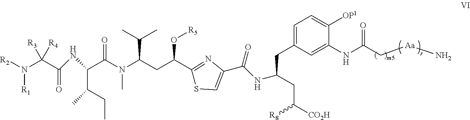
N[Aa]CC(NC1=CC(CC(CC([R8])[CO2H])NC(=O)C2=CSC(C(O[R5])CC(C(C)C)N(C)C(=O)C(C(CC)C)NC(C([R3])(N([R2])[R1])[R4])=O)=N2)=CC=C1[OP1])=O
